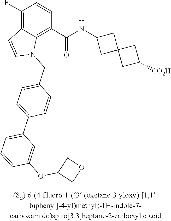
C1(F)=C2C(=C(C(NC3CC4(C3)CC([CO2H])C4)=O)C=C1)N(CC1=CC=C(C3=CC=CC(OC4COC4)=C3)C=C1)C=C2
